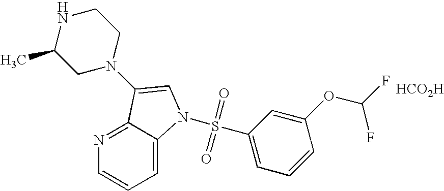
C1N(C2=CN(S(C3=CC=CC(OC(F)F)=C3)(=O)=O)C3=CC=CN=C32)CCNC1C.[HCO2H]
